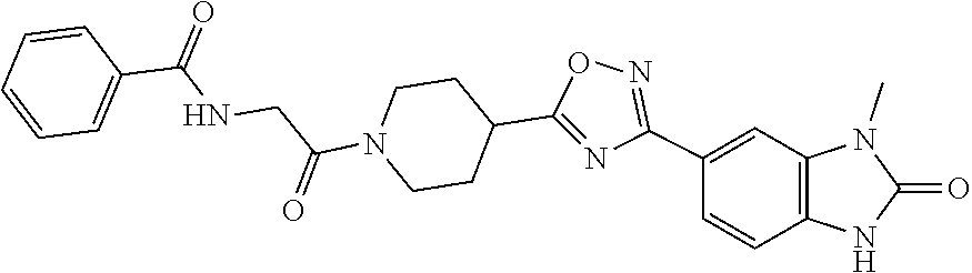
C1=CC=CC=C1C(NCC(N1CCC(C2=NC(C3=CC4=C(C=C3)NC(=O)N4C)=NO2)CC1)=O)=O
